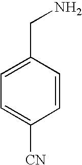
C1=C(CN)C=CC([CN])=C1
